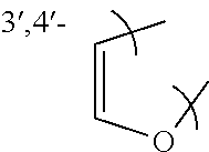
C(=COC)C
